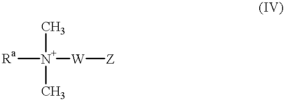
C[N+](C)([Ra])[W][Z]
